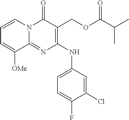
C1=CN2C(=NC(NC3=CC=C(F)C(Cl)=C3)=C(COC(C(C)C)=O)C2=O)C([OMe])=C1
